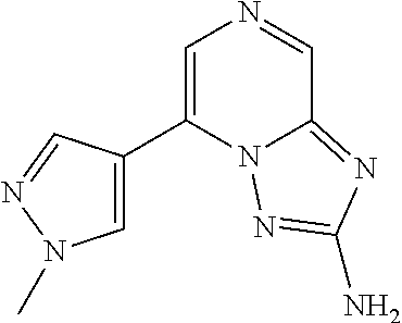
C1(C2=CN(C)N=C2)=CN=CC2=NC(N)=NN12
